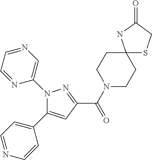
C(=O)(C1=NN(C2=CN=CC=N2)C(C2=CC=NC=C2)=C1)N1CCC2(CC1)SCC(=O)N2
